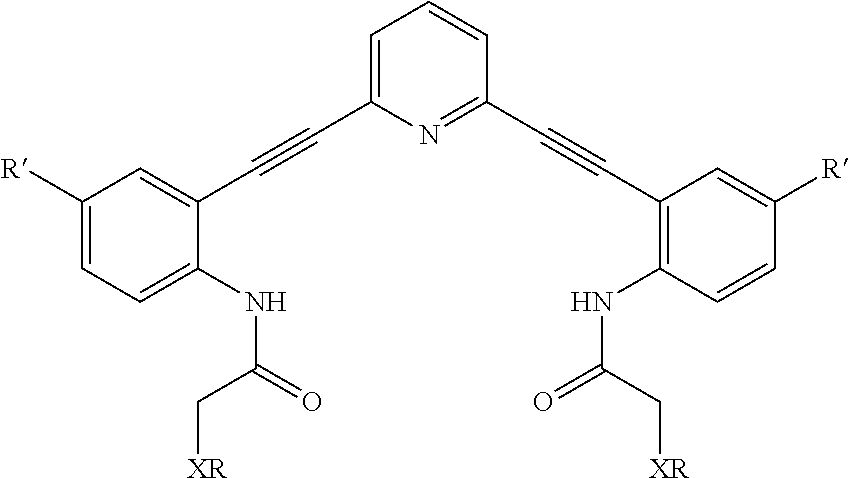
C1([R])=CC=C(NC(=O)C[XR])C(C#CC2=CC=CC(C#CC3=C(NC(C[XR])=O)C=CC([R])=C3)=N2)=C1
